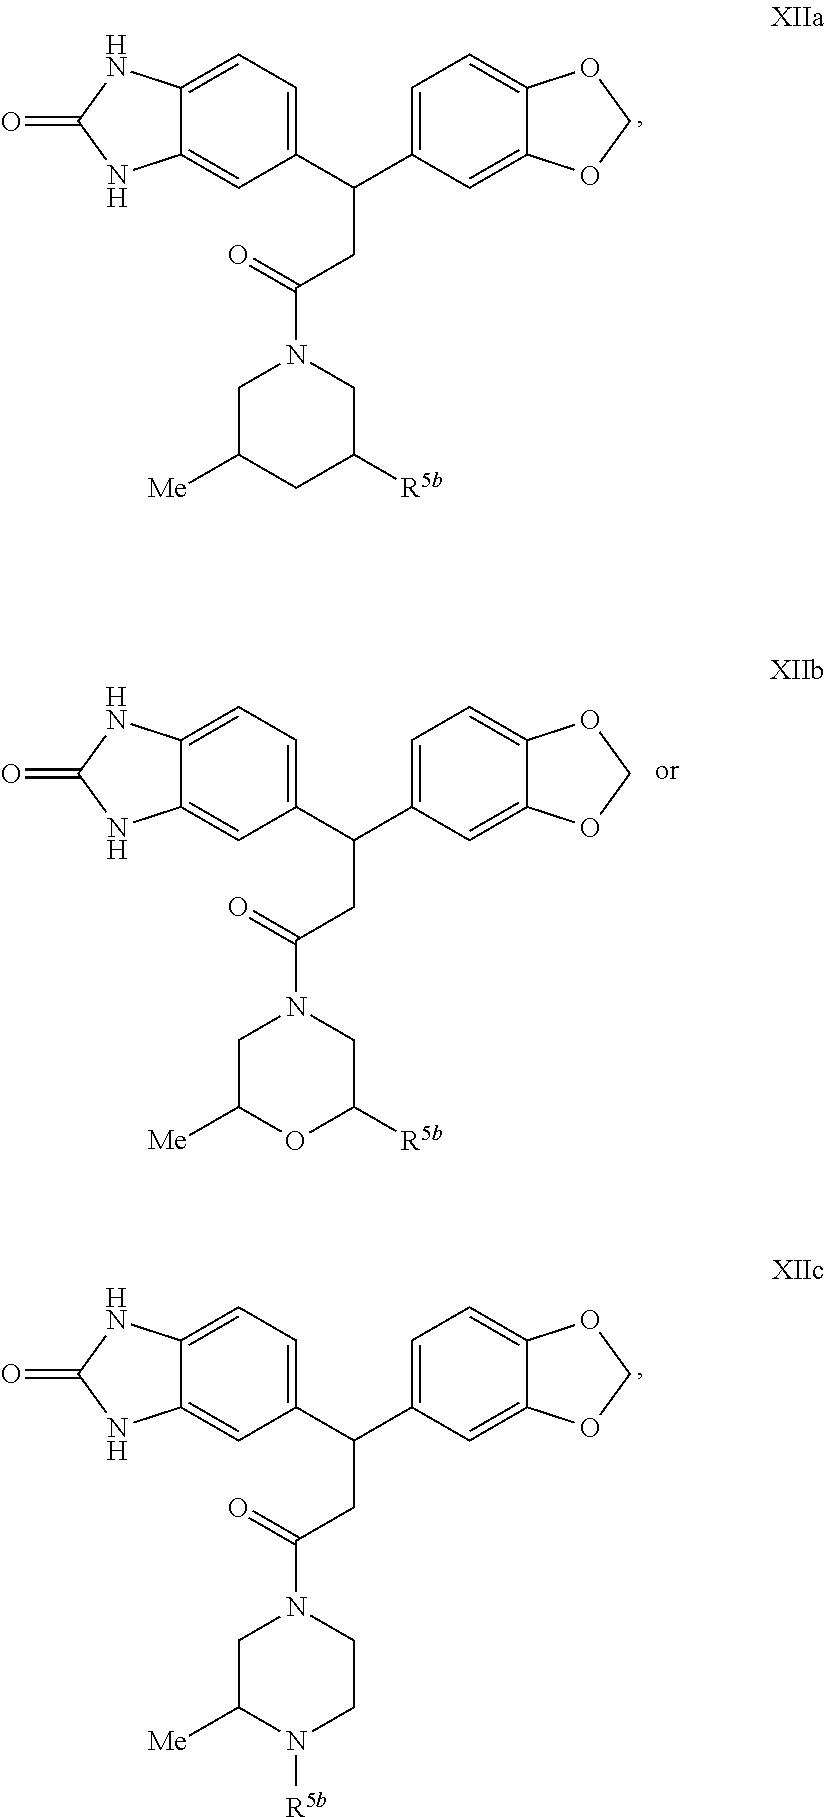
C1(C(CC(=O)N2CC([Me])CC([R5b])C2)C2=CC=C3C(=C2)OCO3)=CC=C2C(=C1)NC(=O)N2.C1(C(CC(=O)N2CC([Me])OC([R5b])C2)C2=CC=C3C(=C2)OCO3)=CC=C2C(=C1)NC(=O)N2.C1(C(CC(=O)N2CC([Me])N([R5b])CC2)C2=CC=C3C(=C2)OCO3)=CC=C2C(=C1)NC(=O)N2
